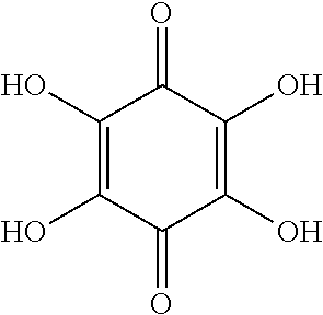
C1(O)=C(O)C(=O)C(O)=C(O)C1=O
